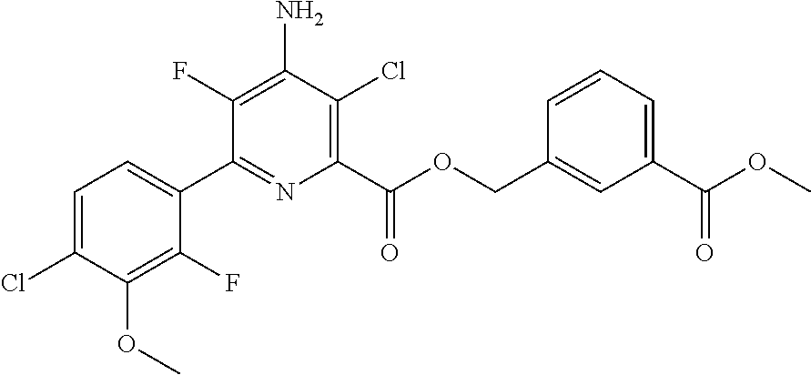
C1=C(Cl)C(OC)=C(F)C(C2=NC(C(OCC3=CC(C(OC)=O)=CC=C3)=O)=C(Cl)C(N)=C2F)=C1
